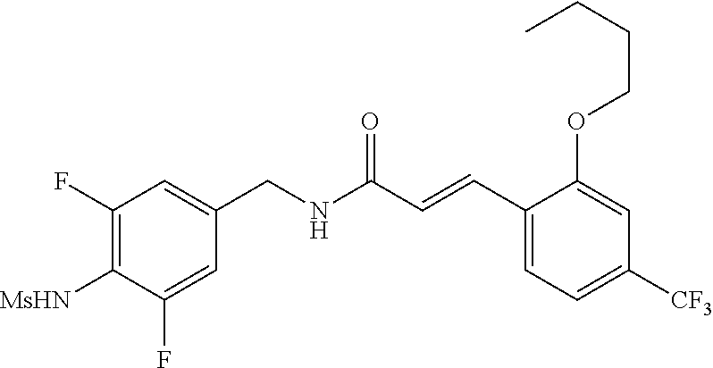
C1(F)=C([MsHN])C(F)=CC(CNC(C=CC2=CC=C([CF3])C=C2OCCCC)=O)=C1
